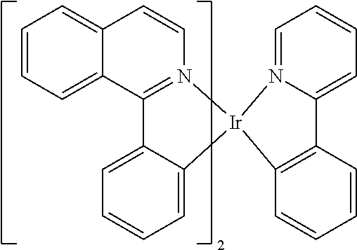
C12=CC=CC=C1C1=N(C=C2)[Ir]2(C3=CC=CC=C13)C1=C(C=CC=C1)C1=CC=CC=N21
